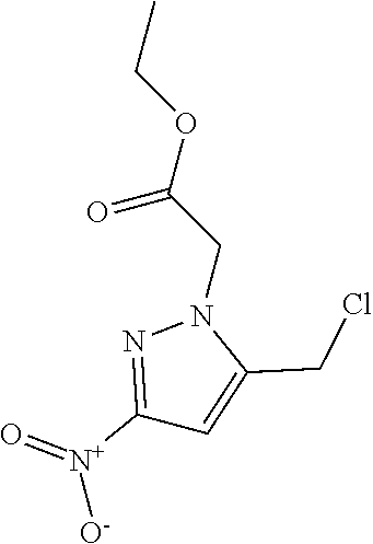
CCOC(=O)CN1N=C([N+]([O-])=O)C=C1CCl
